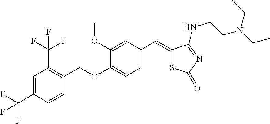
C1=C(C(F)(F)F)C=CC(COC2=CC=C(C=C3SC(=O)N=C3NCCN(CC)CC)C=C2OC)=C1C(F)(F)F
